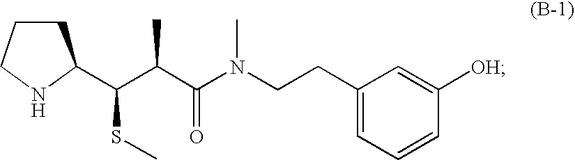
C(C(C(N(CCC1=CC=CC([OH])=C1)C)=O)C)(SC)C1CCCN1
